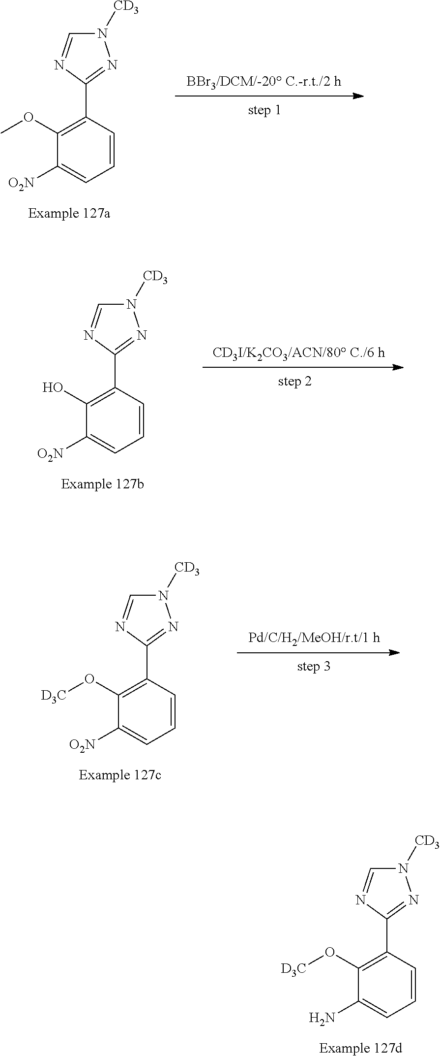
C1([O2N])=CC=CC(C2=NN([CD3])C=N2)=C1OC.C1([O2N])=CC=CC(C2=NN([CD3])C=N2)=C1O.C1([O2N])=CC=CC(C2=NN([CD3])C=N2)=C1O[D3C].C1(N)=CC=CC(C2=NN([CD3])C=N2)=C1O[D3C]
